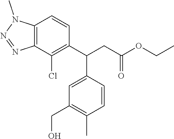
C12=C(C(Cl)=C(C(CC(OCC)=O)C3=CC(CO)=C(C)C=C3)C=C1)N=NN2C
